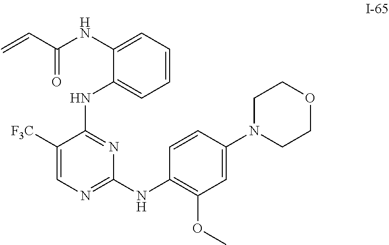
C1([F3C])=CN=C(NC2=C(OC)C=C(N3CCOCC3)C=C2)N=C1NC1=CC=CC=C1NC(C=C)=O
